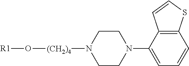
C12=C(C(N3CCN([(CH2)4]O[R1])CC3)=CC=C1)C=CS2
